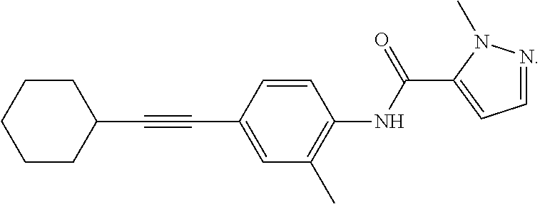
C1(C#CC2=CC(C)=C(NC(=O)C3=CC=NN3C)C=C2)CCCCC1
